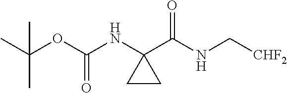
CC(OC(NC1(C(NC[CHF2])=O)CC1)=O)(C)C
